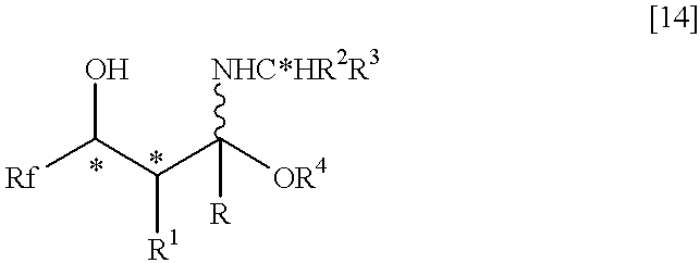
[Rf]C(C([R1])C([OR4])([R])[NHC*HR2R3])O
